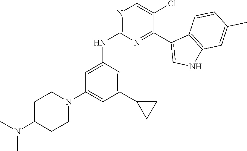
N1=C(NC2=CC(N3CCC(N(C)C)CC3)=CC(C3CC3)=C2)N=C(C2=CNC3=C2C=CC(C)=C3)C(Cl)=C1
